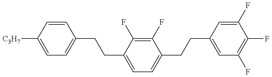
C1=C([C3H7])C=CC(CCC2=CC=C(CCC3=CC(F)=C(F)C(F)=C3)C(F)=C2F)=C1
